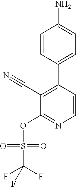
NC1=CC=C(C2=C(C#N)C(OS(C(F)(F)F)(=O)=O)=NC=C2)C=C1
